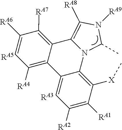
C1=C([RA6])C([RA7])=C2C(=C1[RA4])C1=CC([RA2])=C([RA1])C([X]C)=C1N1C2=C([RA8])N([RA9])C1C.[RA3].[RA5]
